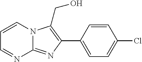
C1=NC2=NC(C3=CC=C(Cl)C=C3)=C(CO)N2C=C1
